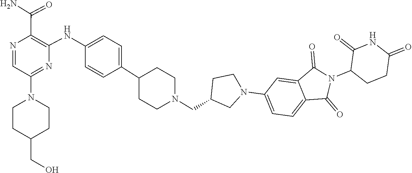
C1=NC(C(N)=O)=C(NC2=CC=C(C3CCN(CC4CN(C5=CC=C6C(=C5)C(=O)N(C5CCC(=O)NC5=O)C6=O)CC4)CC3)C=C2)N=C1N1CCC(CO)CC1
